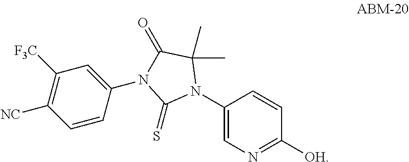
C1(N2C(C)(C)C(=O)N(C3=CC([F3C])=C([NC])C=C3)C2=S)=CN=C([OH])C=C1
